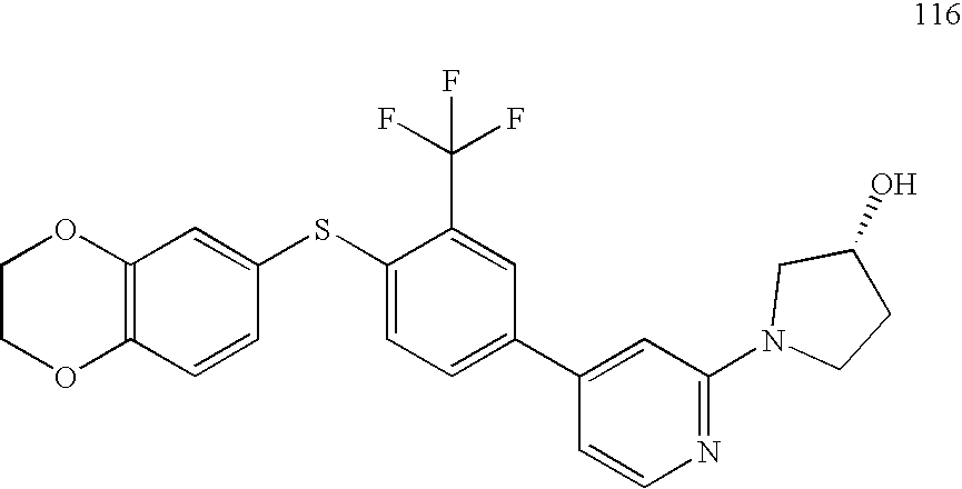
C1COC2=C(O1)C=C(SC1=CC=C(C3=CC(N4CCC(O)C4)=NC=C3)C=C1C(F)(F)F)C=C2
